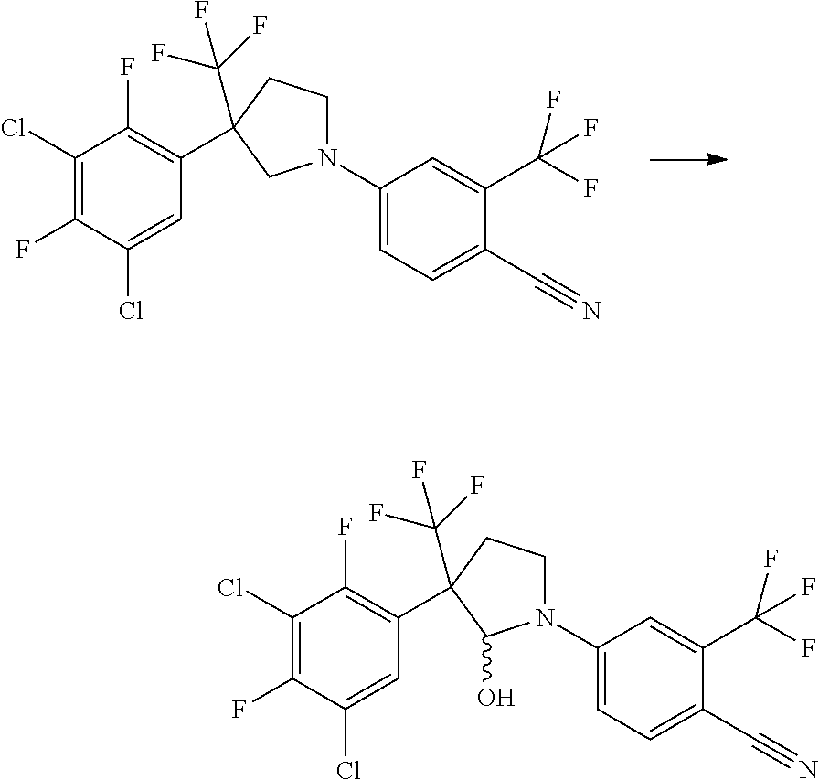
C1(Cl)=C(F)C(Cl)=CC(C2(C(F)(F)F)CCN(C3=CC=C(C#N)C(C(F)(F)F)=C3)C2O)=C1F.C1(Cl)=C(F)C(Cl)=CC(C2(C(F)(F)F)CCN(C3=CC=C(C#N)C(C(F)(F)F)=C3)C2)=C1F
